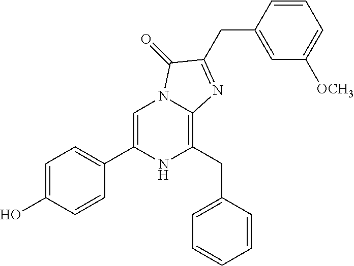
C1=C(O)C=CC(C2=CN3C(=C(CC4=CC=CC=C4)N2)N=C(CC2=CC([OCH3])=CC=C2)C3=O)=C1
